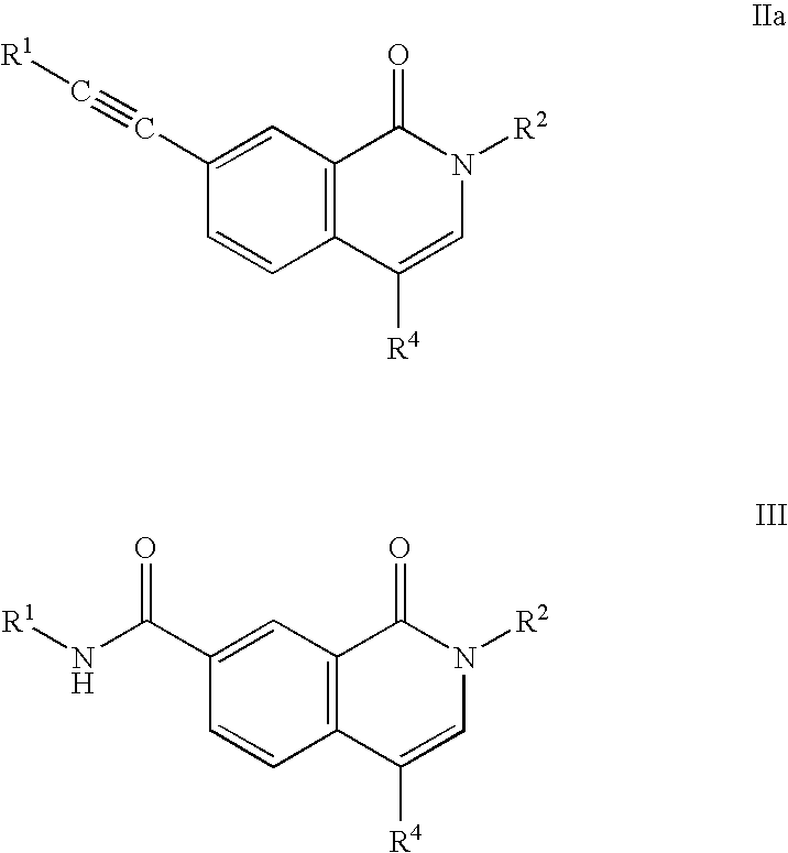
C1(C(N[R1])=O)=CC2=C(C=C1)C([R4])=CN([R2])C2=O.C1(C#C[R1])=CC2=C(C=C1)C([R4])=CN([R2])C2=O
